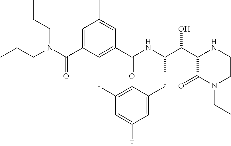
C(C1C(=O)N(CC)CCN1)(O)C(NC(C1=CC(C(N(CCC)CCC)=O)=CC(C)=C1)=O)CC1=CC(F)=CC(F)=C1
